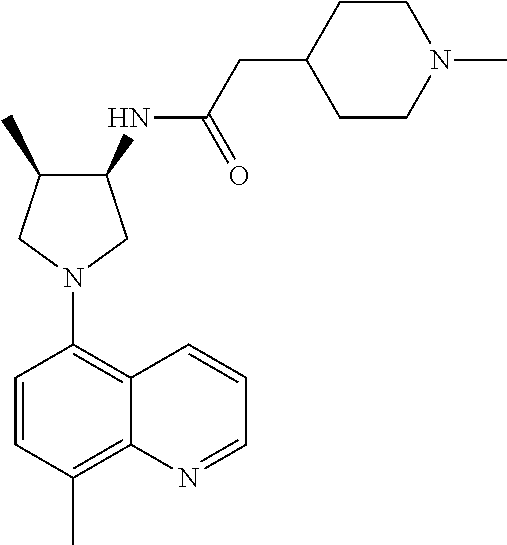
C1(NC(CC2CCN(C)CC2)=O)C(C)CN(C2=C3C(=C(C)C=C2)N=CC=C3)C1
